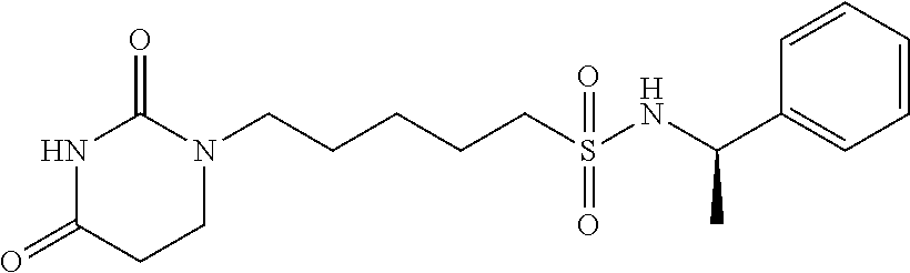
N1C(=O)CCN(CCCCCS(NC(C2=CC=CC=C2)C)(=O)=O)C1=O
